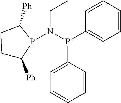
C1C([Ph])P(N(CC)P(C2=CC=CC=C2)C2=CC=CC=C2)C([Ph])C1
